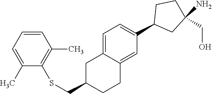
C1=C2C(=CC(C3CC(N)(CO)CC3)=C1)CCC(CSC1=C(C)C=CC=C1C)C2
